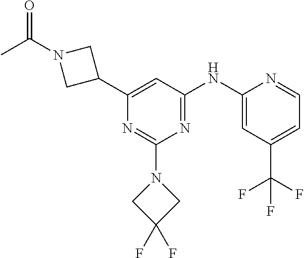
N1=C(N2CC(F)(F)C2)N=C(NC2=CC(C(F)(F)F)=CC=N2)C=C1C1CN(C(C)=O)C1
